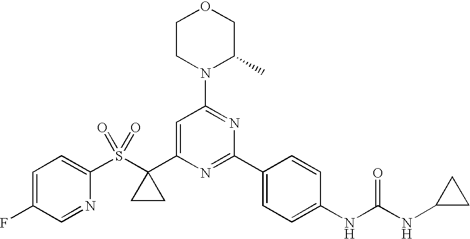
C1(S(=O)(=O)C2(C3=CC(N4C(C)COCC4)=NC(C4=CC=C(NC(NC5CC5)=O)C=C4)=N3)CC2)=CC=C(F)C=N1
